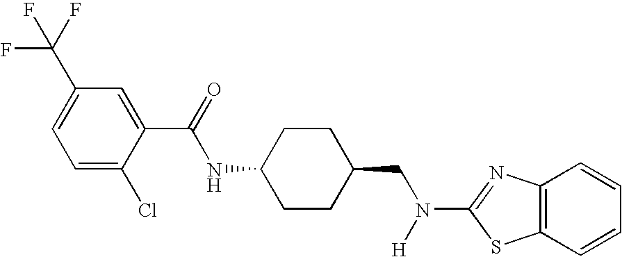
C1=C(Cl)C(C(=O)NC2CCC(CN([H])C3=NC4=C(C=CC=C4)S3)CC2)=CC(C(F)(F)F)=C1
